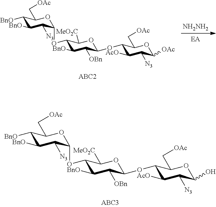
[NH2NH2].C1(OC2C([N3])C([BnO])C([BnO])C(C[OAc])O2)C([BnO])C([OBn])C(OC2C([AcO])C([N3])C([OAc])OC2C[OAc])OC1[MeO2C].C1(OC2C([N3])C([BnO])C([BnO])C(C[OAc])O2)C([BnO])C([OBn])C(OC2C([AcO])C([N3])C(O)OC2C[OAc])OC1[MeO2C]
